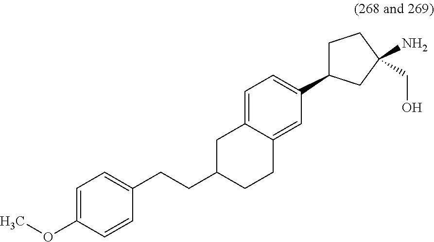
C1C2=CC=C(C3CCC(CO)(N)C3)C=C2CCC1CCC1=CC=C(OC)C=C1
